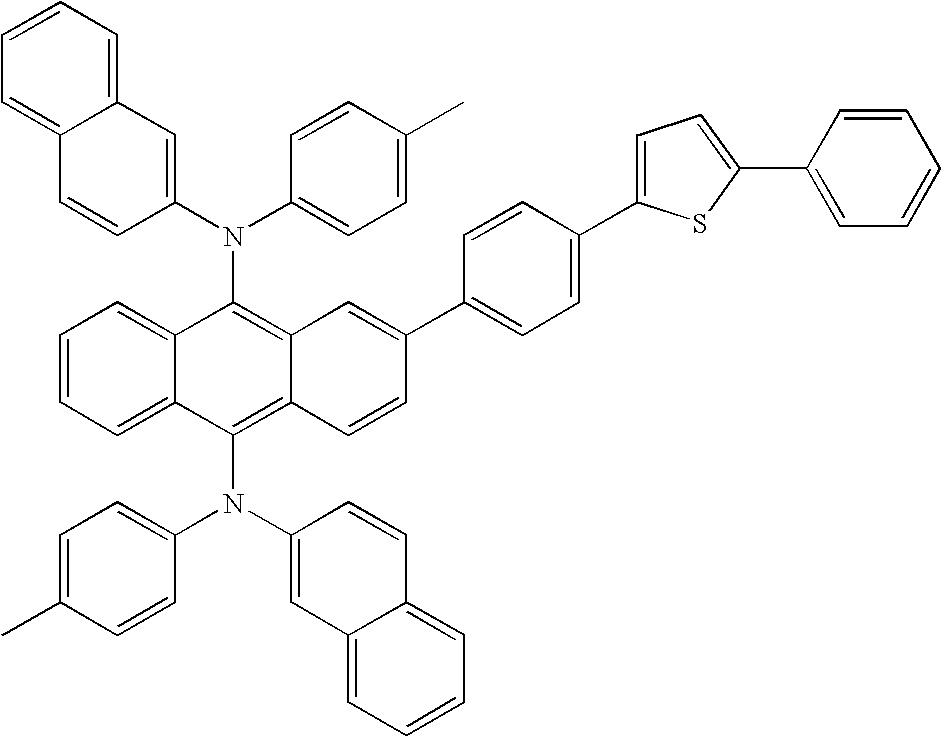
C1=CC=C2C(=C1)C(N(C1=CC3=CC=CC=C3C=C1)C1=CC=C(C)C=C1)=C1C(=C2N(C2=CC3=CC=CC=C3C=C2)C2=CC=C(C)C=C2)C=CC(C2=CC=C(C3=CC=C(C4=CC=CC=C4)S3)C=C2)=C1
